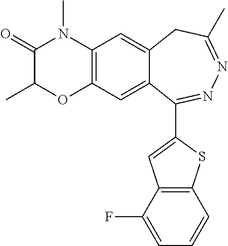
C12=C(C=C3C(=C1)CC(C)=NN=C3C1=CC3=C(S1)C=CC=C3F)OC(C)C(=O)N2C
